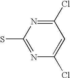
C1(Cl)=NC(S)=NC(Cl)=C1
